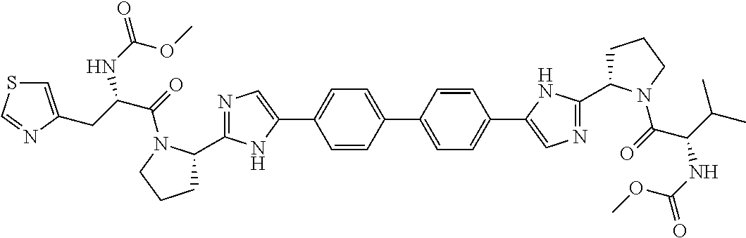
C1=CC(C2=CC=C(C3=CN=C(C4CCCN4C(C(NC(OC)=O)C(C)C)=O)N3)C=C2)=CC=C1C1=CN=C(C2CCCN2C(=O)C(CC2=CSC=N2)NC(=O)OC)N1
